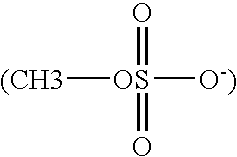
[(CH3][OS]([O-)])(=O)=O
